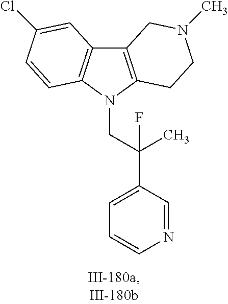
C12=C(N(CC(C3=CC=CN=C3)(F)C)C3=C1C=C(Cl)C=C3)CCN(C)C2
